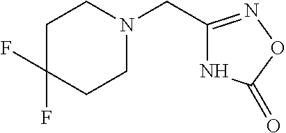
N1C(CN2CCC(F)(F)CC2)=NOC1=O
